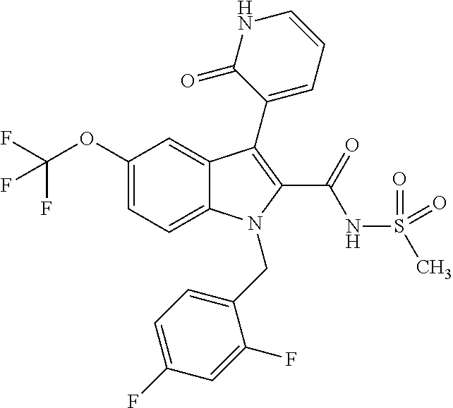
C12=CC=C(OC(F)(F)F)C=C1C(C1=CC=CNC1=O)=C(C(=O)NS(C)(=O)=O)N2CC1=CC=C(F)C=C1F
